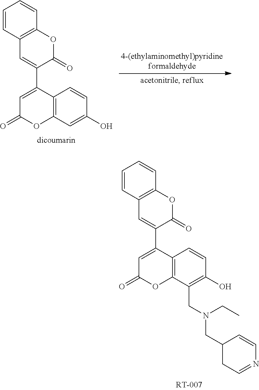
C12=C(C(CN(CC3CC=NC=C3)CC)=C(O)C=C1)OC(=O)C=C2C1=CC2=C(OC1=O)C=CC=C2.C12=C(C=C(O)C=C1)OC(=O)C=C2C1=CC2=C(OC1=O)C=CC=C2
